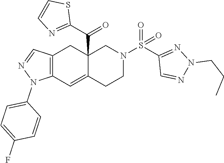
C12=C(C=C3C(C(C4=NC=CS4)=O)(C1)CN(S(C1=NN(CCC)N=C1)(=O)=O)CC3)N(C1=CC=C(F)C=C1)N=C2
